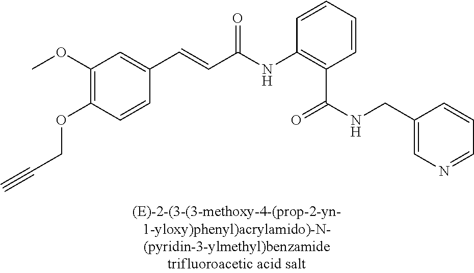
C1(OC)=C(OCC#C)C=CC(C=CC(=O)NC2=C(C(=O)NCC3=CN=CC=C3)C=CC=C2)=C1
